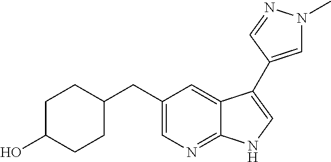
C1=C(CC2CCC(O)CC2)C=C2C(=N1)NC=C2C1=CN(C)N=C1
